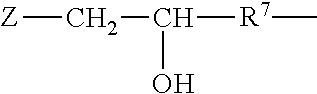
[Z]CC([R7]C)O
